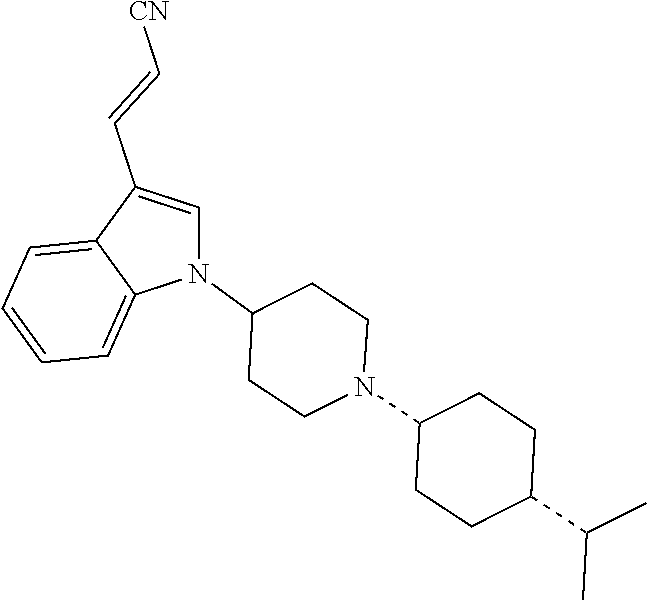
N1(C2CCN(C3CCC(C(C)C)CC3)CC2)C=C(C=C[CN])C2=CC=CC=C12
